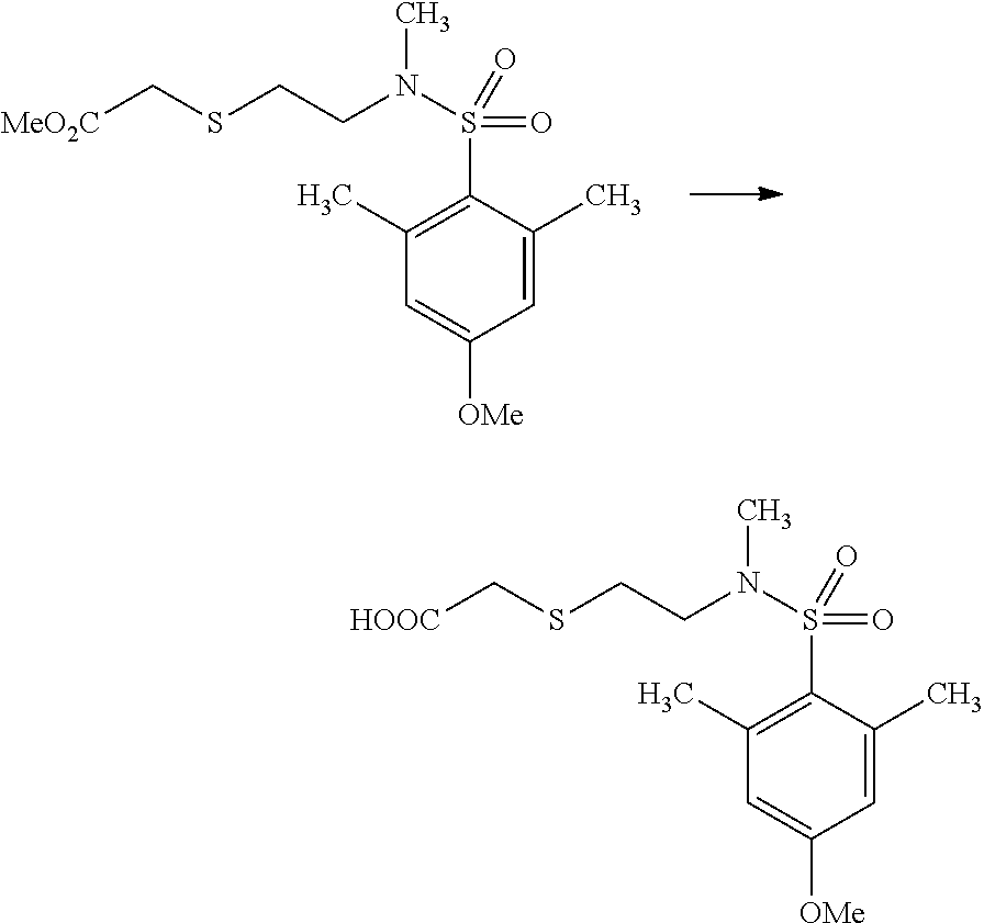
C1=C(C)C(S(=O)(=O)N(CCSC[HOOC])C)=C(C)C=C1[OMe].C1=C(C)C(S(=O)(=O)N(CCSC[MeO2C])C)=C(C)C=C1[OMe]
